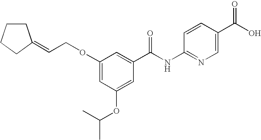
O(C1=CC(OC(C)C)=CC(C(NC2=NC=C(C(O)=O)C=C2)=O)=C1)CC=C1CCCC1
